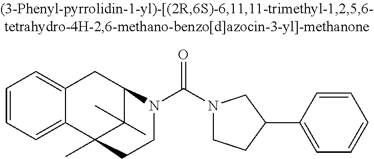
C1=CC=C2C(=C1)CC1C(C)(C)C2(C)CCN1C(N1CCC(C2=CC=CC=C2)C1)=O
